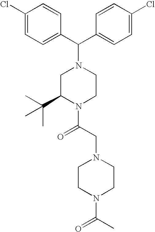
C1=CC(C(C2=CC=C(Cl)C=C2)N2CC(C(C)(C)C)N(C(CN3CCN(C(C)=O)CC3)=O)CC2)=CC=C1Cl
